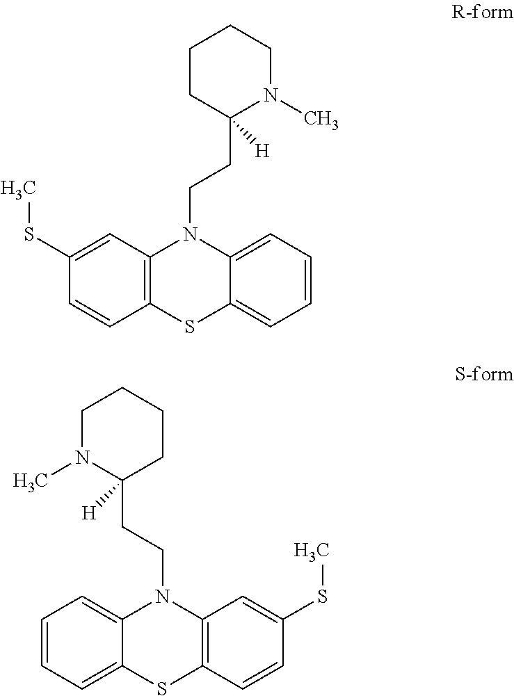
C1(SC)=CC2=C(C=C1)SC1=CC=CC=C1N2CCC1([H])N(C)CCCC1.C1(SC)=CC2=C(C=C1)SC1=CC=CC=C1N2CCC1([H])N(C)CCCC1
